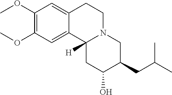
C1(OC)=C(OC)C=C2C(=C1)CCN1C2([H])CC(O)C(CC(C)C)C1
